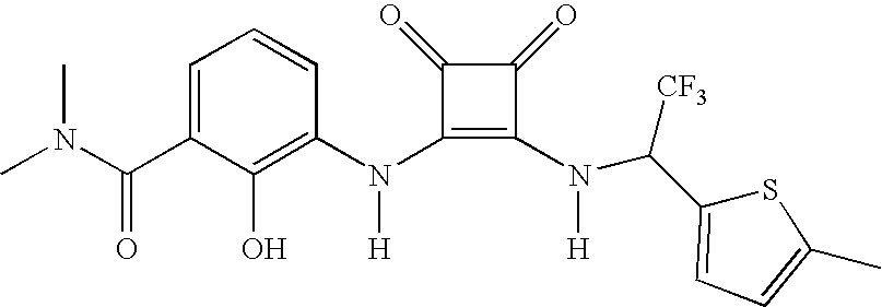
N(C1=C(N(C(C2=CC=C(C)S2)[CF3])[H])C(=O)C1=O)([H])C1=C(O)C(C(N(C)C)=O)=CC=C1
